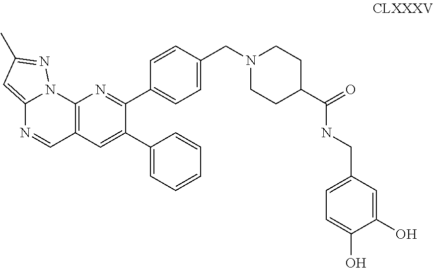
C12=CC(C)=NN1C1=C(C=N2)C=C(C2=CC=CC=C2)C(C2=CC=C(CN3CCC(C(NCC4=CC=C(O)C(O)=C4)=O)CC3)C=C2)=N1
